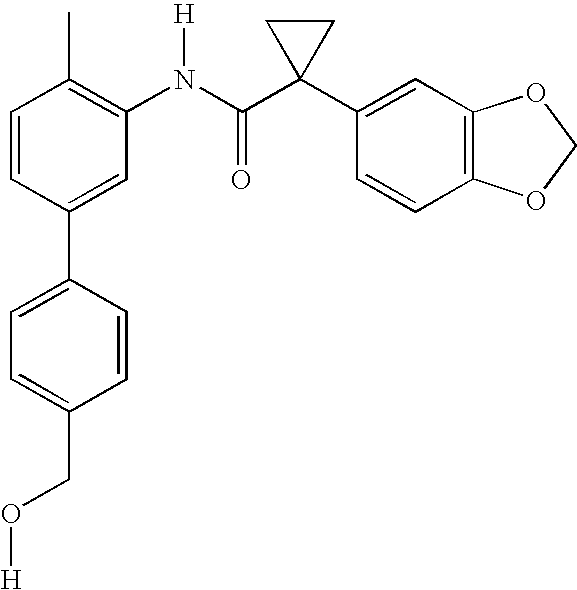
C1=CC(C2=CC=C(CO[H])C=C2)=CC(N(C(C2(C3=CC4=C(C=C3)OCO4)CC2)=O)[H])=C1C
